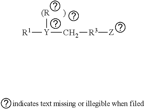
[R1][Y](C[R3][Z])[(R      )]
